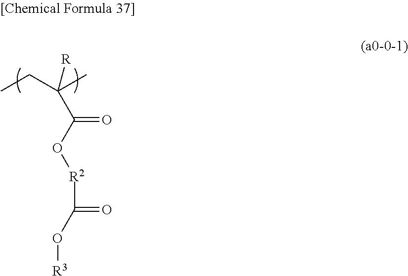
[R]C(C(O[R2]C(=O)O[R3])=O)(CC)C
